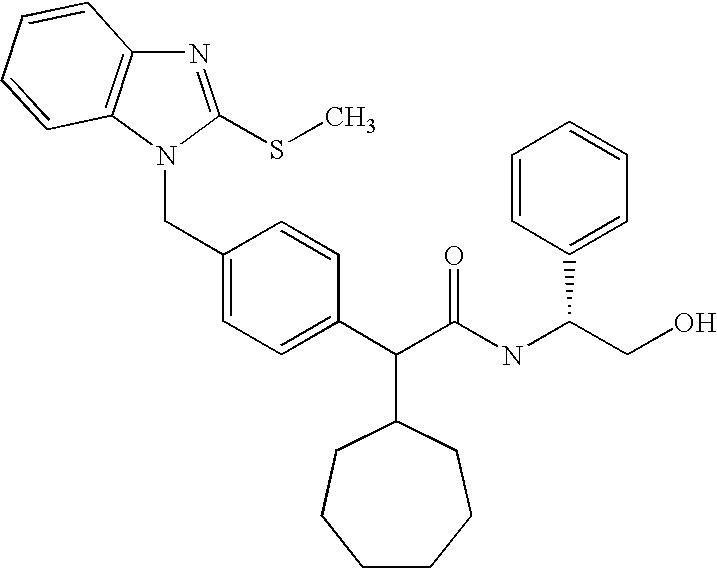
C(C1=CC=C(C(C(NC(C2=CC=CC=C2)CO)=O)C2CCCCCC2)C=C1)N1C(SC)=NC2=C1C=CC=C2
